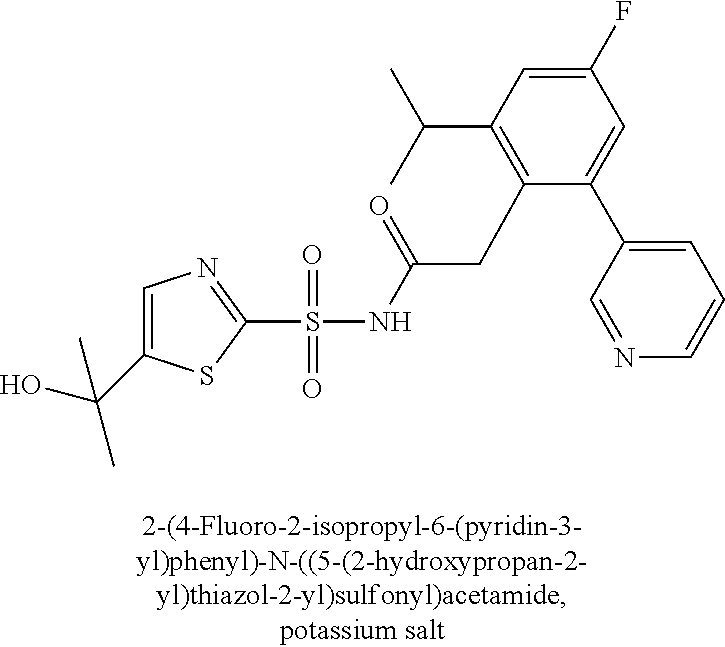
S(=O)(=O)(NC(CC1=C(C(C)C)C=C(F)C=C1C1=CC=CN=C1)=O)C1=NC=C(C(O)(C)C)S1
